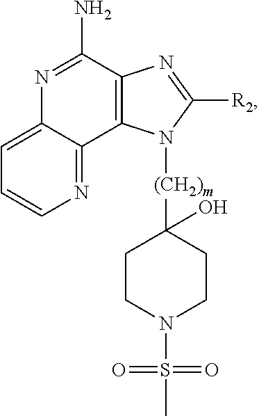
C1=C2C(=NC=C1)C1=C(C(N)=N2)N=C([R2])N1[(CH2)m]C1(O)CCN(S(C)(=O)=O)CC1
